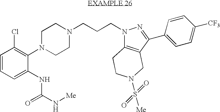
N1(C2=C(Cl)C=CC=C2NC(N[Me])=O)CCN(CCCN2C3=C(CN(S(=O)([Me])=O)CC3)C(C3=CC=C([CF3])C=C3)=N2)CC1
